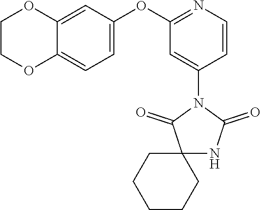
C1(OC2=CC=C3C(=C2)OCCO3)=NC=CC(N2C(=O)NC3(C2=O)CCCCC3)=C1
